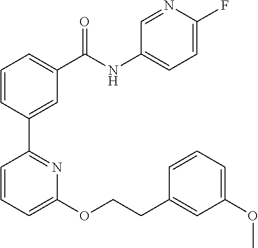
C1=CC(C2=NC(OCCC3=CC(OC)=CC=C3)=CC=C2)=CC(C(NC2=CC=C(F)N=C2)=O)=C1
